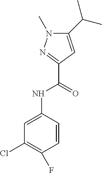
C1=CC(NC(C2=NN(C)C(C(C)C)=C2)=O)=CC(Cl)=C1F
